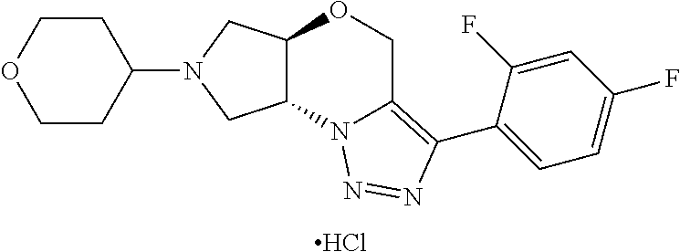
Cl.C1(N2CC3C(C2)N2C(=C(C4=CC=C(F)C=C4F)N=N2)CO3)CCOCC1
